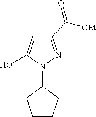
C1CCC(N2C(O)=CC(C([OEt])=O)=N2)C1
